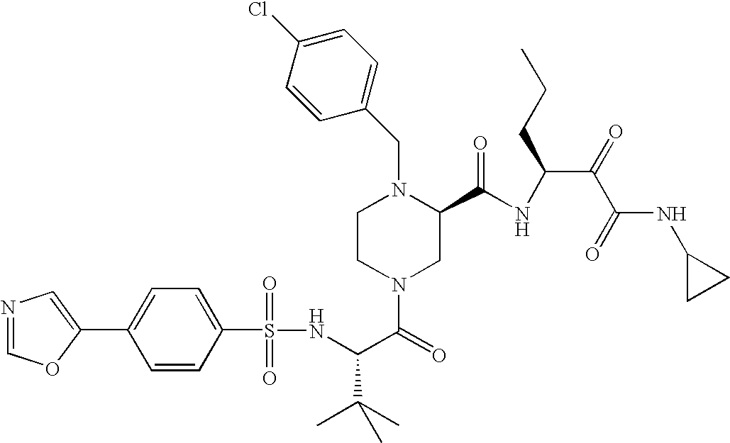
N(C(C(=O)N1CC(C(NC(C(=O)C(=O)NC2CC2)CCC)=O)N(CC2=CC=C(Cl)C=C2)CC1)C(C)(C)C)S(C1=CC=C(C2=CN=CO2)C=C1)(=O)=O
